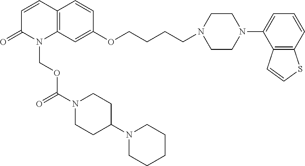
C1=CC2=C(N(COC(N3CCC(N4CCCCC4)CC3)=O)C1=O)C=C(OCCCCN1CCN(C3=CC=CC4=C3C=CS4)CC1)C=C2
